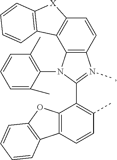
C12=C(C=CC(C)=C1C1=N(C)C3=C(N1C1=C(C)C=CC=C1C)C1=C(C=C3)[X]C3=C1C=CC=C3)C1=C(O2)C=CC=C1
